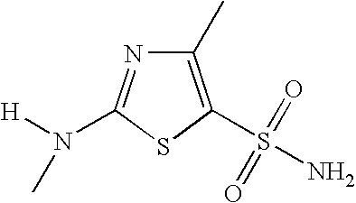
C1(C)=C(S(N)(=O)=O)SC(N([H])C)=N1
